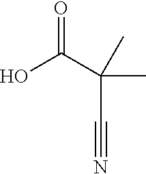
O=C(C(C#N)(C)C)O
